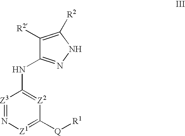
C1([R2])=C([R2])NN=C1NC1=[Z2]C([Q][R1])=[Z1]N=[Z3]1
